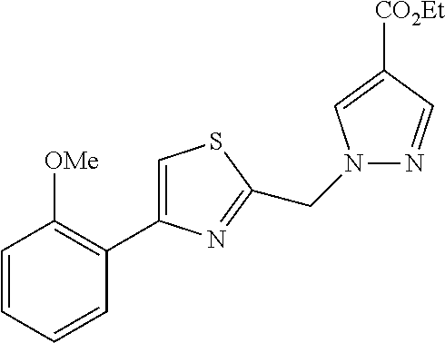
C1=CC=CC(C2=CSC(CN3N=CC([CO2Et])=C3)=N2)=C1[OMe]
